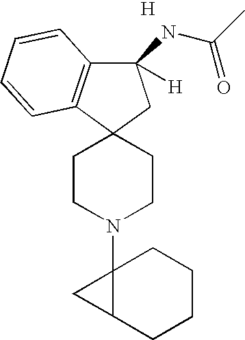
C1(NC(C)=O)([H])C2=C(C3(C1)CCN(C14C(CCCC1)C4)CC3)C=CC=C2.[H]
